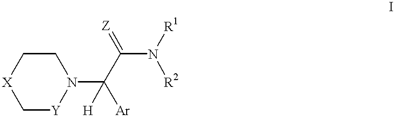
C1[Y]N(C([Ar])(C(=[Z])N([R2])[R1])[H])CC[X]1
